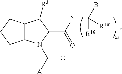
C12C(N(C([A])=O)C(C(=O)NC(B)([R18])[R18])C1[R3])CCC2
